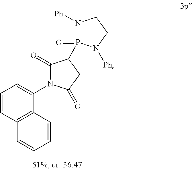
C1=CC2=C(C(N3C(=O)C(P4(=O)N([Ph])CCN4[Ph])CC3=O)=C1)C=CC=C2
